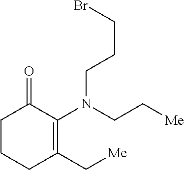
C1CCC(C[Me])=C(N(CC[Me])CCCBr)C1=O
